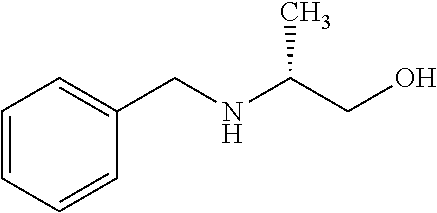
C1=CC=CC(CNC(CO)C)=C1
